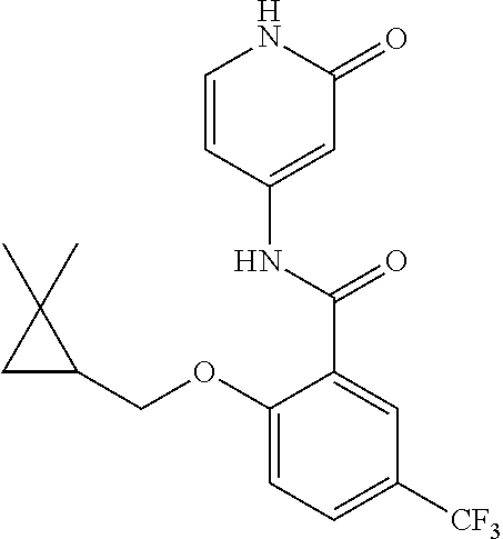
C1=CC(NC(C2=CC([CF3])=CC=C2OCC2C(C)(C)C2)=O)=CC(=O)N1
